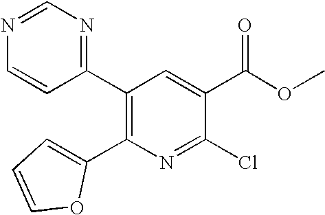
N1=CN=C(C2=C(C3=CC=CO3)N=C(Cl)C(C(OC)=O)=C2)C=C1
